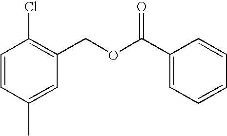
C1=CC(C)=CC(COC(C2=CC=CC=C2)=O)=C1Cl
